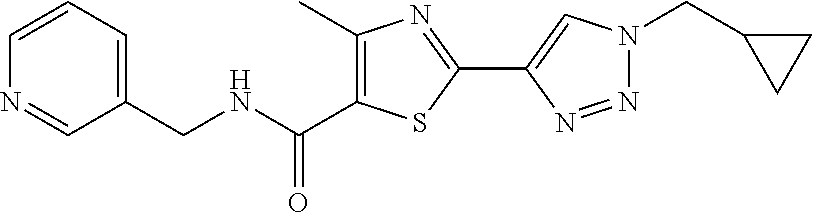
C1(C2=CN(CC3CC3)N=N2)=NC(C)=C(C(=O)NCC2=CC=CN=C2)S1
